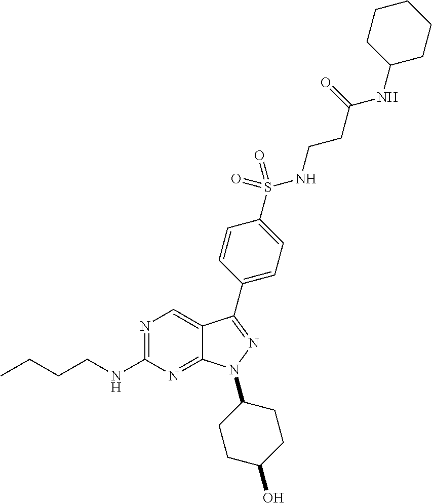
N1=C(NCCCC)N=C2C(=C1)C(C1=CC=C(S(NCCC(NC3CCCCC3)=O)(=O)=O)C=C1)=NN2C1CCC(O)CC1
